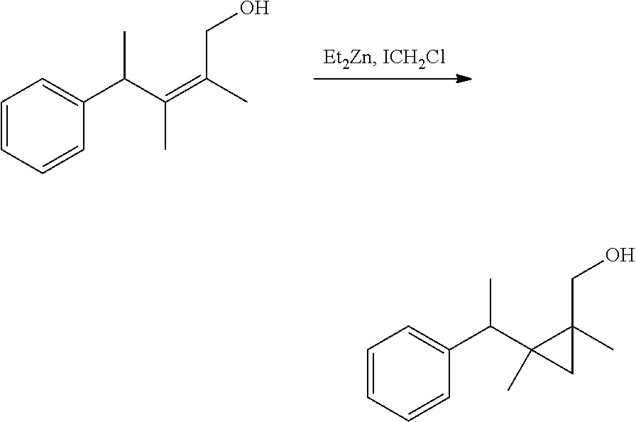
C1=CC=CC(C(C(=C(C)CO)C)C)=C1.C1=CC=CC(C(C2(C)C(C)(CO)C2)C)=C1
